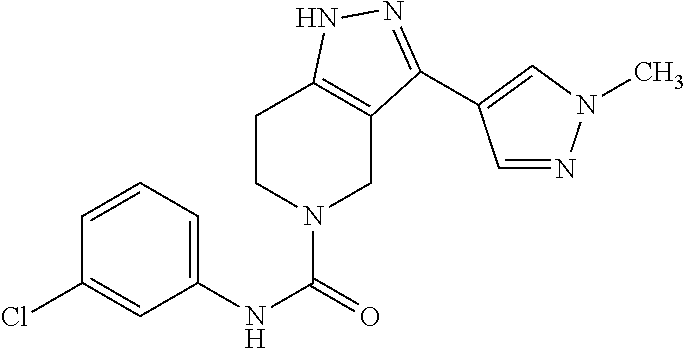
C1CN(C(=O)NC2=CC=CC(Cl)=C2)CC2=C1NN=C2C1=CN(C)N=C1
